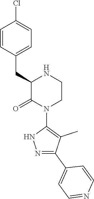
C1=CC(CC2C(=O)N(C3=C(C)C(C4=CC=NC=C4)=NN3)CCN2)=CC=C1Cl
